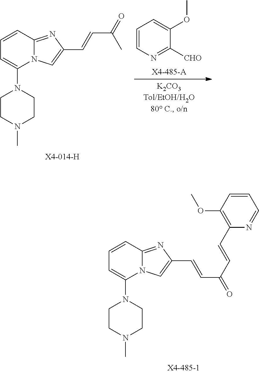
C1=CN=C([CHO])C(OC)=C1.C1=CC2=NC(C=CC(C)=O)=CN2C(N2CCN(C)CC2)=C1.C1=CC2=NC(C=CC(C=CC3=C(OC)C=CC=N3)=O)=CN2C(N2CCN(C)CC2)=C1
